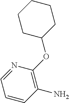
C1(N)=C(OC2CCCCC2)N=CC=C1
